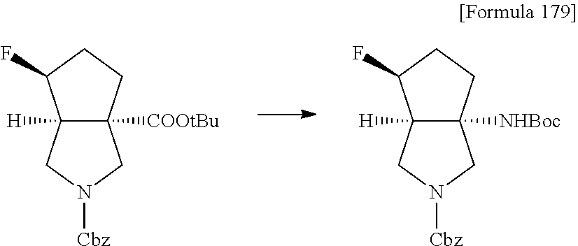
C12([H])C([COOtBu])(CCC1F)CN([Cbz])C2.C12([H])C([NHBoc])(CCC1F)CN([Cbz])C2
